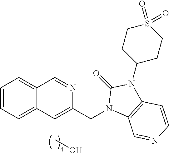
C1=CC=C2C(=C1)C=NC(CN1C3=C(N(C4CCS(=O)(=O)CC4)C1=O)C=CN=C3)=C2CO
